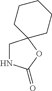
N1CC2(OC1=O)CCCCC2
